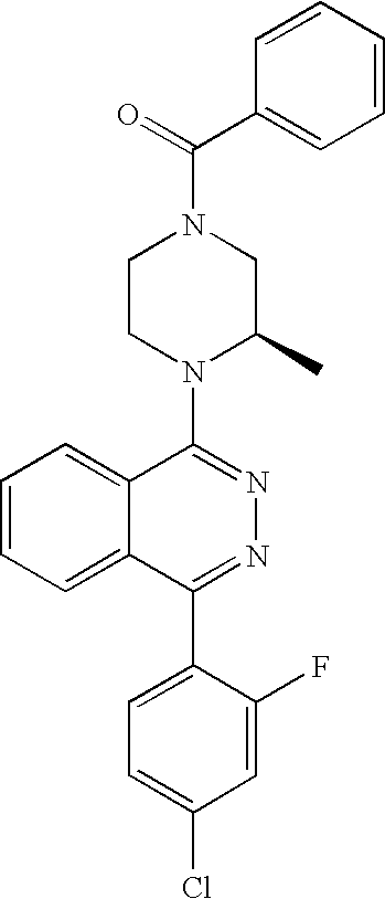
C(=O)(N1CCN(C2=NN=C(C3=CC=C(Cl)C=C3F)C3=CC=CC=C23)C(C)C1)C1=CC=CC=C1
